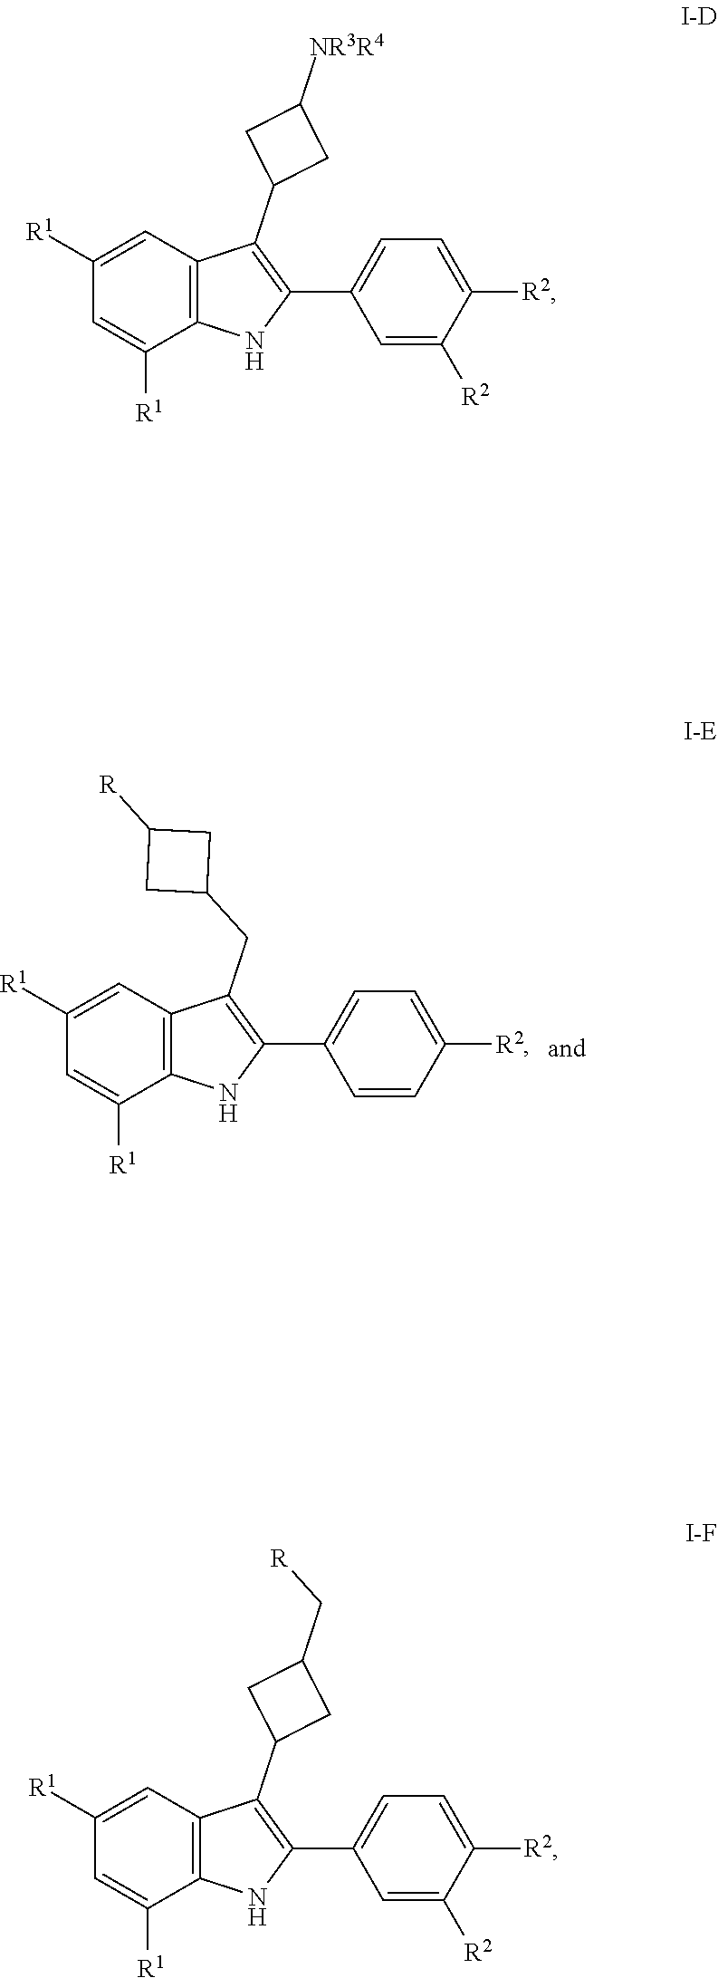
C1([R1])=CC2=C(C([R1])=C1)NC(C1=CC=C([R2])C([R2])=C1)=C2C1CC([NR3R4])C1.C1([R1])=CC2=C(C([R1])=C1)NC(C1=CC=C([R2])C([R2])=C1)=C2C1CC(C[R])C1.C1([R1])=CC2=C(C([R1])=C1)NC(C1=CC=C([R2])C=C1)=C2CC1CC([R])C1
